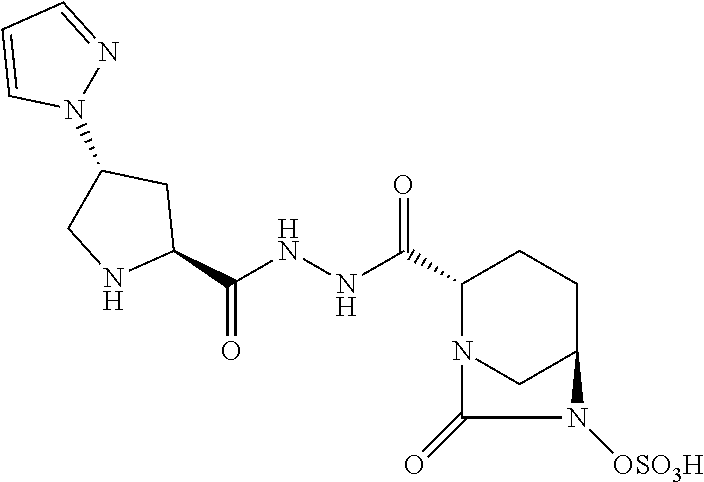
C1(C(NNC(C2CC(N3N=CC=C3)CN2)=O)=O)N2CC(CC1)N([OSO3H])C2=O
